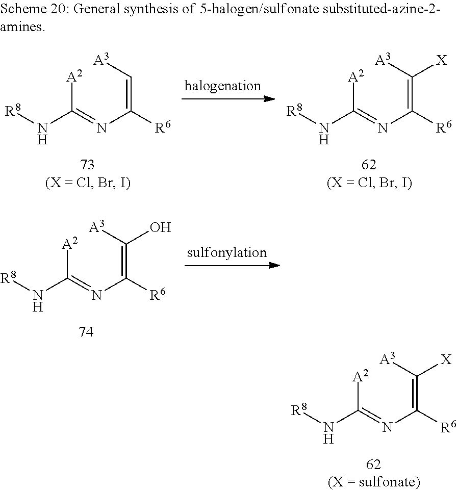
C(=C([A3])O)(N=C([A2])N[R8])[R6].C(=C([A3])[X])(N=C([A2])N[R8])[R6].C(=C[A3])(N=C([A2])N[R8])[R6].C(=C([A3])[X])(N=C([A2])N[R8])[R6]
